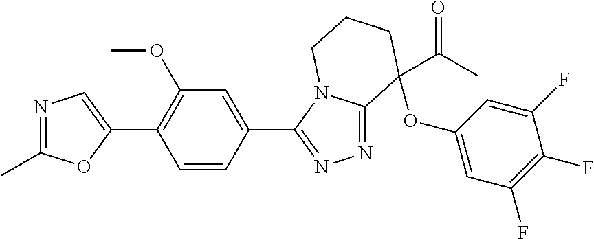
C1(C2=C(OC)C=C(C3=NN=C4N3CCCC4(OC3=CC(F)=C(F)C(F)=C3)C(C)=O)C=C2)=CN=C(C)O1
